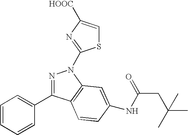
N1=C(C2=CC=CC=C2)C2=C(N1C1=NC([HOOC])=CS1)C=C(NC(CC(C)(C)C)=O)C=C2
